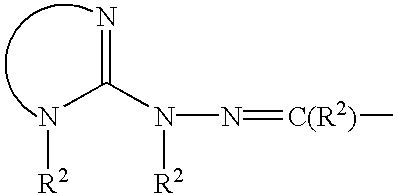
N(C(N([R2])N=[C(R2)]C)=N)[R2]
